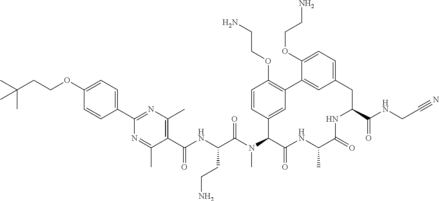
C(OC1=CC=C(C2=NC(C)=C(C(NC(C(N(C3C4=CC(=C(OCCN)C=C4)C4=CC(=CC=C4OCCN)CC(C(NCC#N)=O)NC(=O)C(C)NC3=O)C)=O)CCN)=O)C(C)=N2)C=C1)CC(C)(C)C
